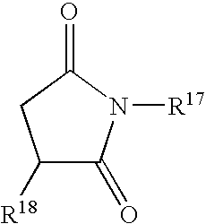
C1([R18])C(=O)N([R17])C(=O)C1
